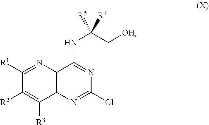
C12=C(N=C(Cl)N=C1NC(C[OH])([R4])[R5])C([R3])=C([R2])C([R1])=N2
